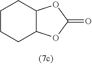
C1CCC2C(C1)OC(=O)O2
